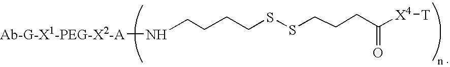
[Ab-G-X1-PEG-X2-A]NCCCCSSCCCC([X4][T])=O
